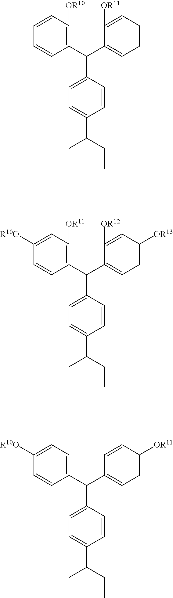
C1(C(C2=C([OR10])C=CC=C2)C2=CC=C(C(CC)C)C=C2)=CC=CC=C1[OR11].C1(C(C2=C([OR11])C=C([R10O])C=C2)C2=CC=C(C(CC)C)C=C2)=CC=C([OR13])C=C1[OR12].C1(C(C2=CC=C([R10O])C=C2)C2=CC=C(C(CC)C)C=C2)=CC=C([OR11])C=C1
